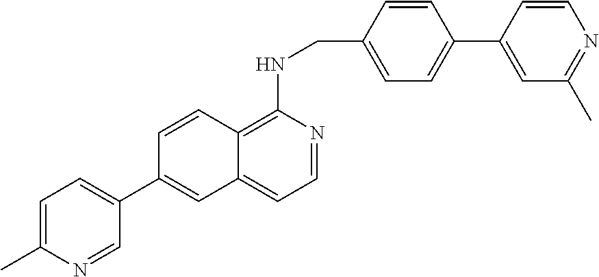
C1=C(C)N=CC(C2=CC3=CC=NC(NCC4=CC=C(C5=CC(C)=NC=C5)C=C4)=C3C=C2)=C1
